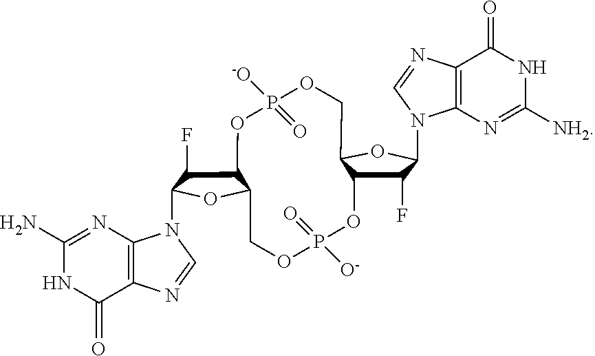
C12=C(N=C(N)NC1=O)N(C1C(F)C3OP([-O])(=O)OCC4C(OP(=O)([O-])OCC3O1)C(F)C(N1C3=C(C(=O)NC([NH2])=N3)N=C1)O4)C=N2
